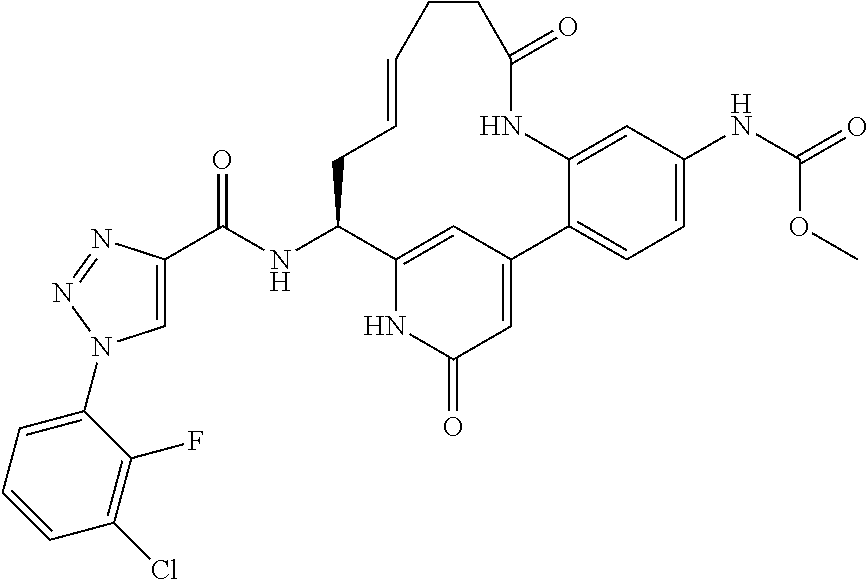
C1=C(C(NC2C3=CC(=CC(=O)N3)C3=CC=C(NC(=O)OC)C=C3NC(=O)CCC=CC2)=O)N=NN1C1=CC=CC(Cl)=C1F
